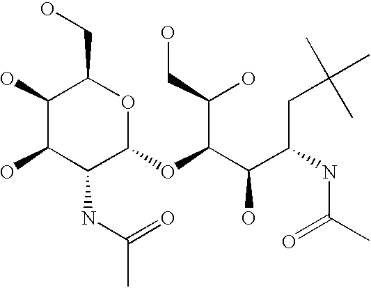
C1(O)C(O)C(NC(C)=O)C(OC(C(C(NC(=O)C)CC(C)(C)C)O)C(CO)O)OC1CO
